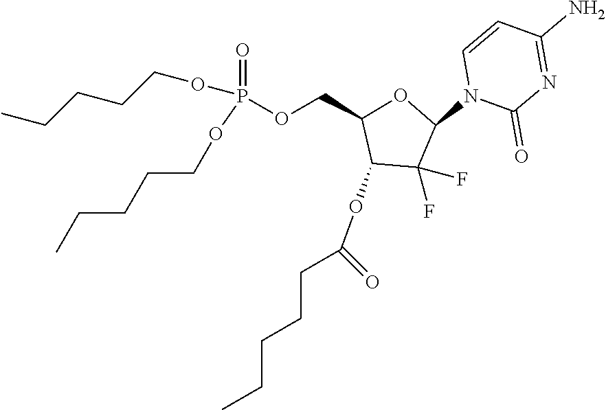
C1(OC(=O)CCCCC)C(F)(F)C(N2C(=O)N=C(N)C=C2)OC1COP(=O)(OCCCCC)OCCCCC
